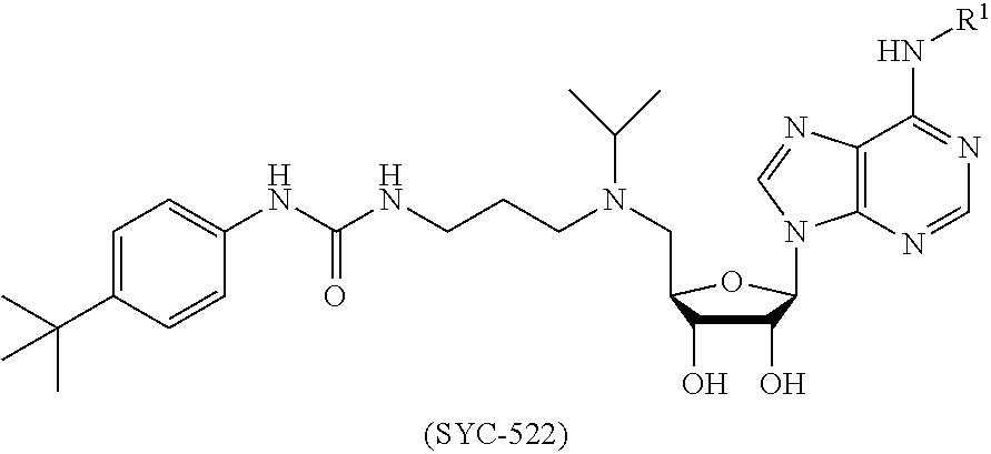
C1=C(C(C)(C)C)C=CC(NC(=O)NCCCN(CC2C(O)C(O)C(N3C4=C(C(N[R1])=NC=N4)N=C3)O2)C(C)C)=C1
